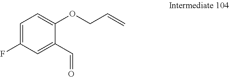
C1=C(F)C=C(C=O)C(OCC=C)=C1
